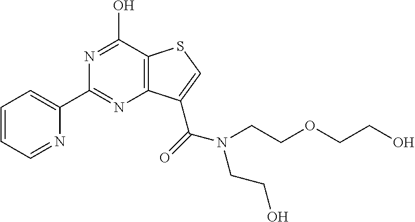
C1=CC=NC(C2=NC3=C(C(O)=N2)SC=C3C(N(CCOCCO)CCO)=O)=C1
